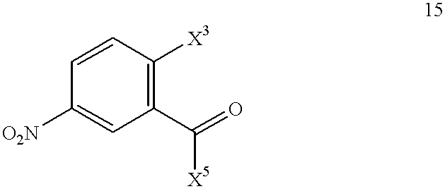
C1(C(=O)[X5])=C([X3])C=CC([O2N])=C1
